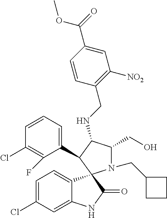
C1=CC=C(C2C(NCC3=C([NO2])C=C(C(=O)OC)C=C3)C(CO)N(CC3CCC3)C23C2=CC=C(Cl)C=C2NC3=O)C(F)=C1Cl
